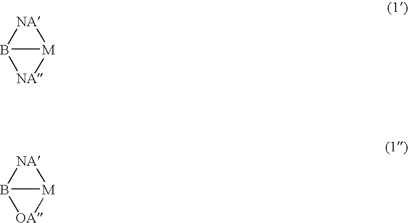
B12[NA][M]1[NA]2.B12[NA][M]1[OA]2
